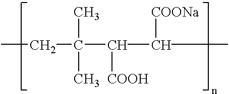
CCC(C)(C)C([COOH])C([COONa])C
